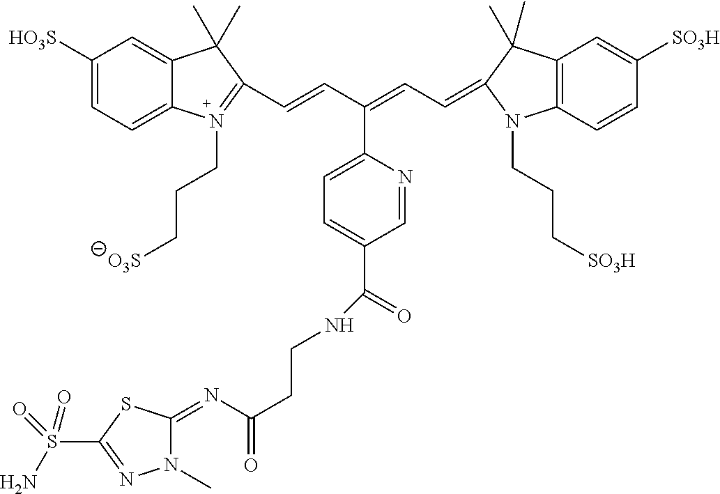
C(=CC(=CC=C1C(C)(C)C2=C(N1CCC[SO3H])C=CC([SO3H])=C2)C1=CC=C(C(=O)NCCC(N=C2N(C)N=C(S(N)(=O)=O)S2)=O)C=N1)C1=[N+](CCC[O3S])C2=CC=C([HO3S])C=C2C1(C)C
